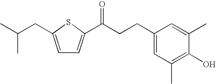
C1=C(CC(C)C)SC(C(CCC2=CC(C)=C(O)C(C)=C2)=O)=C1
